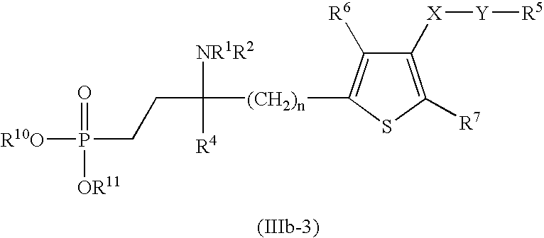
C1([X][Y][R5])=C([R7])SC([(CH2)n]C([NR1R2])([R4])CCP([R10O])(=O)[OR11])=C1[R6]
